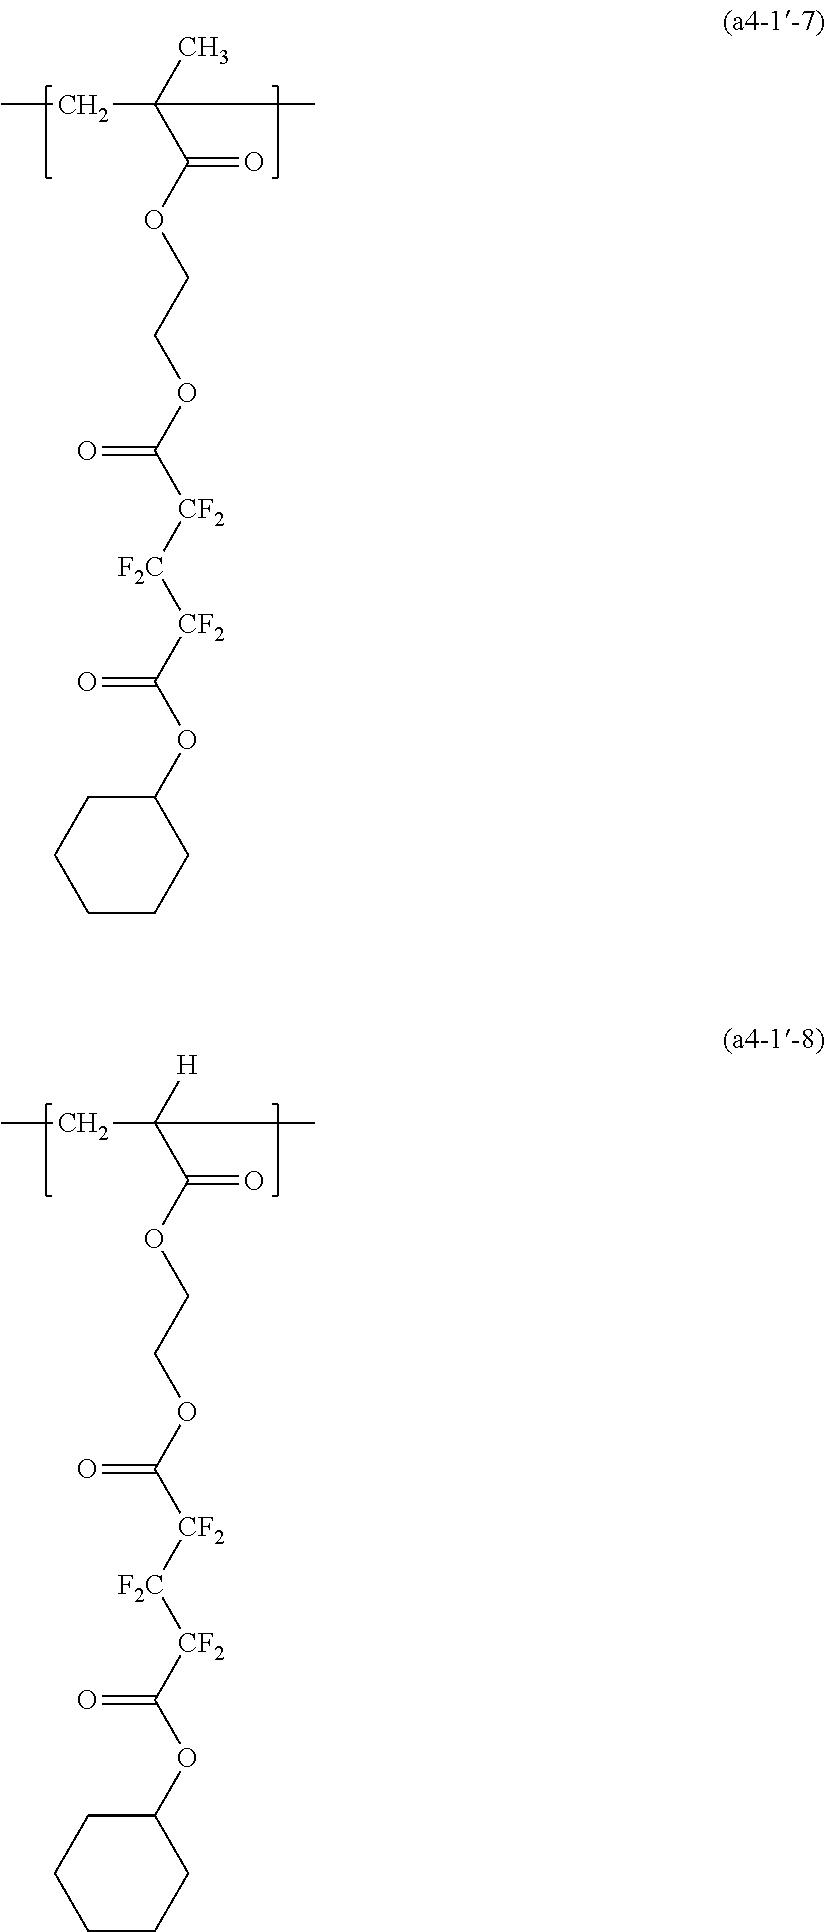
CCC(C(OCCOC(=O)[CF2][F2C][CF2]C(OC1CCCCC1)=O)=O)([H])C.CCC(C(OCCOC(=O)[CF2][F2C][CF2]C(OC1CCCCC1)=O)=O)(C)C
